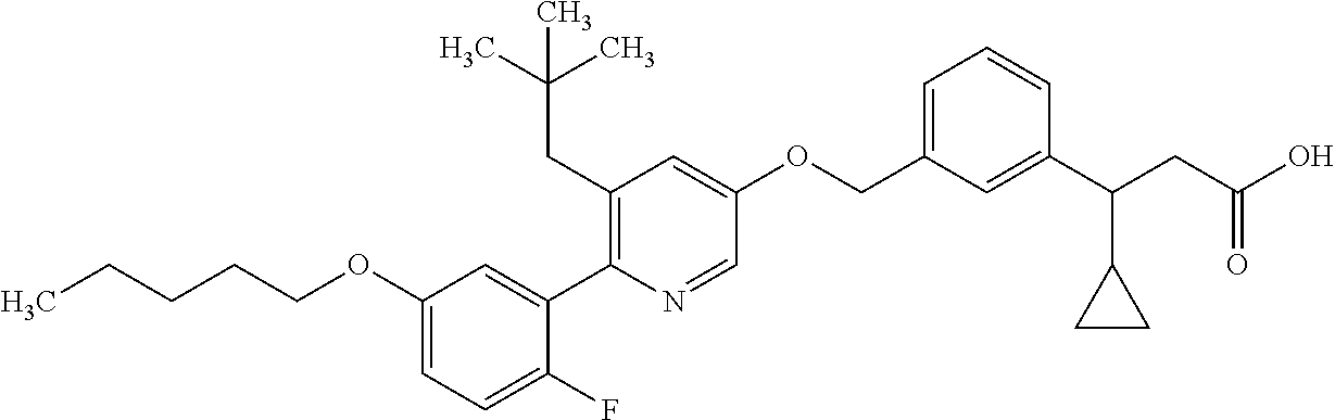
C1(OCCCCC)=CC=C(F)C(C2=C(CC(C)(C)C)C=C(OCC3=CC=CC(C(CC(O)=O)C4CC4)=C3)C=N2)=C1
